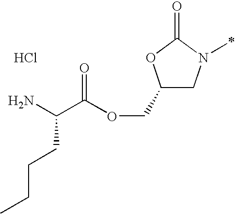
C1(COC(C(N)CCCC)=O)CN(C)C(=O)O1.Cl
